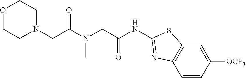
C(C(N(CC(NC1=NC2=C(C=C([OCF3])C=C2)S1)=O)C)=O)N1CCOCC1
